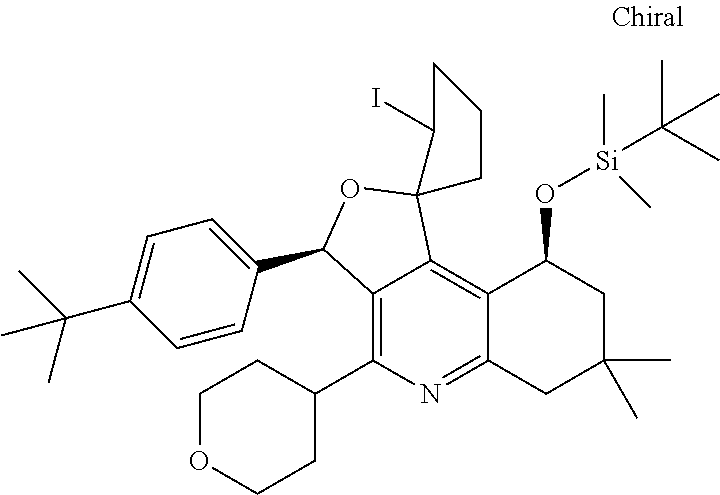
C12=C(C3CCOCC3)N=C3C(=C1C1(OC2C2=CC=C(C(C)(C)C)C=C2)C(I)CCC1)C(O[Si](C(C)(C)C)(C)C)CC(C)(C)C3
